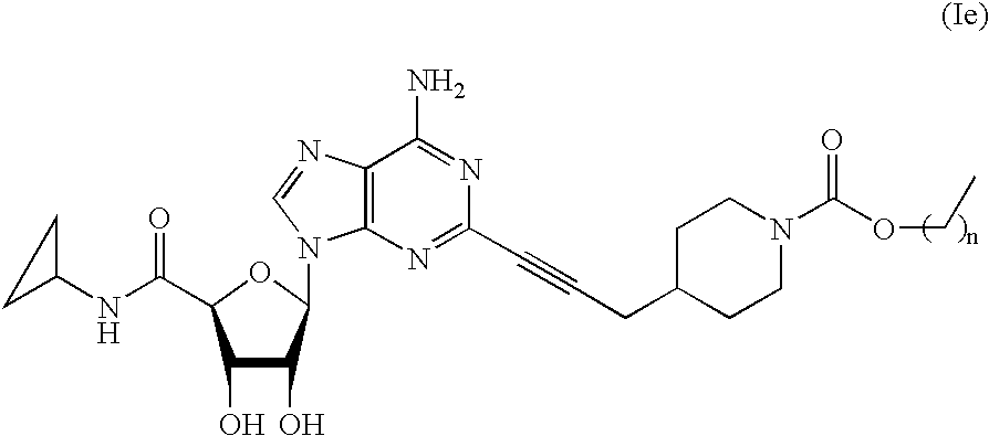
C1(NC(=O)C2C(O)C(O)C(N3C4=C(N=C3)C(N)=NC(C#CCC3CCN(C(OCC)=O)CC3)=N4)O2)CC1
